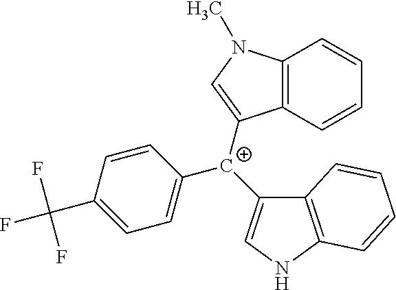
C1([C+](C2=CN(C)C3=C2C=CC=C3)C2=CNC3=C2C=CC=C3)=CC=C(C(F)(F)F)C=C1
